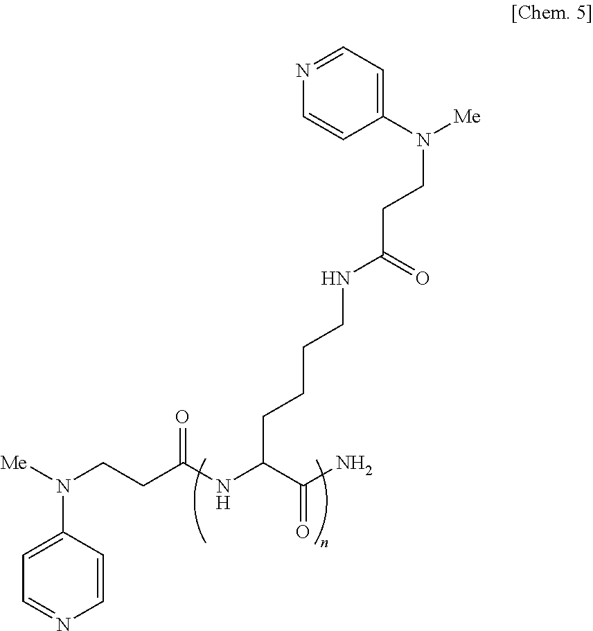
[Me]N(CCC(NC(C(N)=O)CCCCNC(CCN([Me])C1=CC=NC=C1)=O)=O)C1=CC=NC=C1
